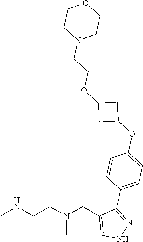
CNCCN(CC1=CNN=C1C1=CC=C(OC2CC(OCCN3CCOCC3)C2)C=C1)C
